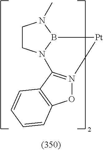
C1CN2B(N1C)[Pt]N1=C2C2=C(O1)C=CC=C2
